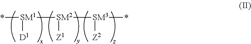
*[SM1]([SM2]([SM3](*)[Z2])[Z1])[D1]
